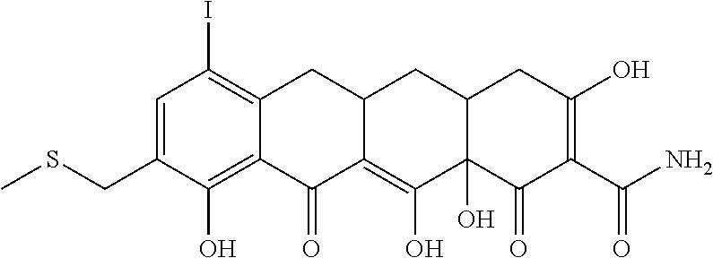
C1=C(CSC)C(O)=C2C(=C1I)CC1C(=C(O)C3(O)C(C1)CC(O)=C(C(N)=O)C3=O)C2=O
